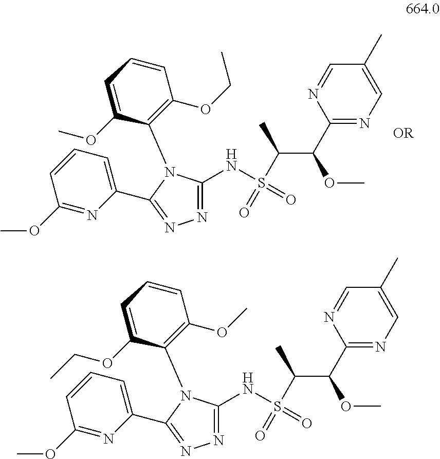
C1=C(C2=NN=C(NS(=O)(C(C)C(OC)C3=NC=C(C)C=N3)=O)N2C2=C(OCC)C=CC=C2OC)N=C(OC)C=C1.C1=C(C2=NN=C(NS(=O)(C(C)C(OC)C3=NC=C(C)C=N3)=O)N2C2=C(OC)C=CC=C2OCC)N=C(OC)C=C1
